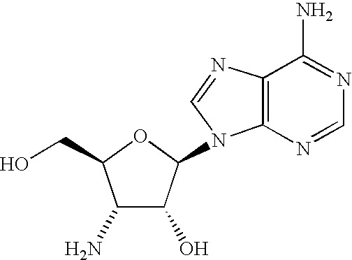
C1(N)C(O)C(N2C3=C(N=C2)C(N)=NC=N3)OC1CO
